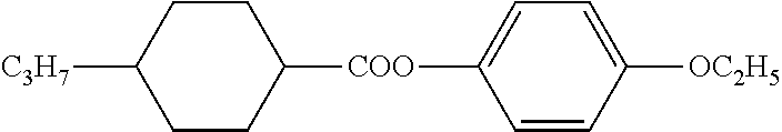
C1=CC([OC2H5])=CC=C1[COO]C1CCC([C3H7])CC1
